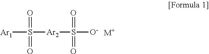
[Ar1]S(=O)(=O)[Ar2]S(=O)(=O)[O-].[M+]
